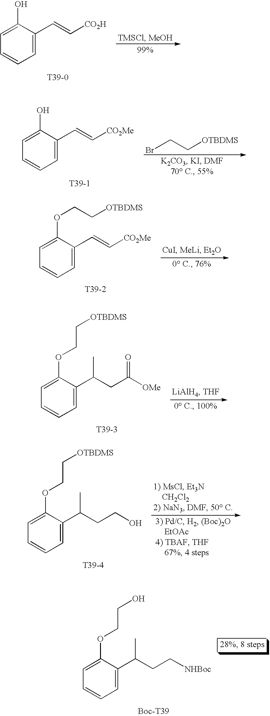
C1=C(C=C[CO2H])C(O)=CC=C1.C1=C(C=C[CO2Me])C(O)=CC=C1.[T39-1].BrCC[OTBDMS].C1=C(C=C[CO2Me])C(OCC[OTBDMS])=CC=C1.C1=C(C(C)CC(=O)[OMe])C(OCC[OTBDMS])=CC=C1.[T39-3].C1=C(C(C)CCO)C(OCC[OTBDMS])=CC=C1.[T39-4].C1=C(C(C)CC[NHBoc])C(OCCO)=CC=C1.[Boc-T39]
